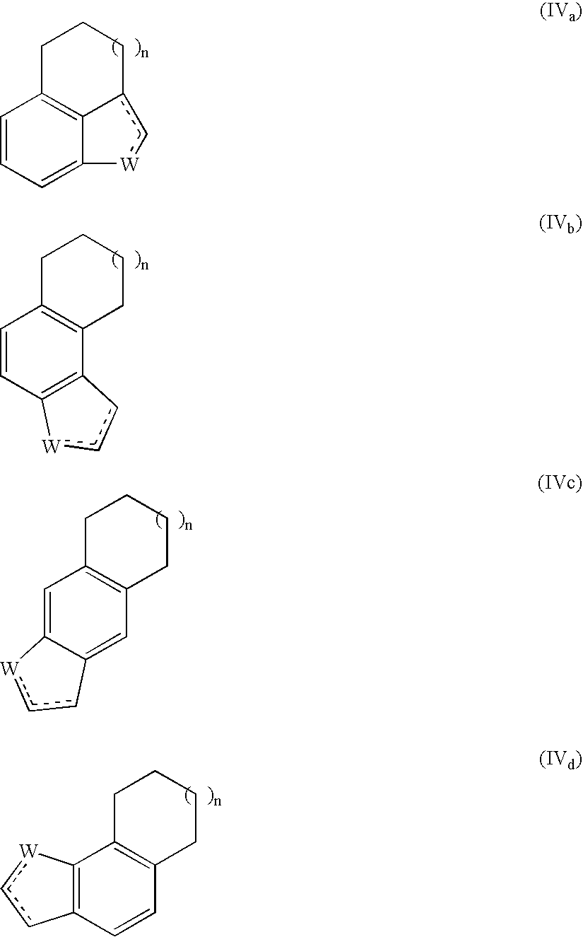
C12=CC=CC3=C1c(c[W]2)CCC3.C12=C(C=CC3=C1CCCC3)[W]cc2.C1=C2C(=CC3=C1CCCC3)[W]cc2.C1=CC2=C(C3=C1CCCC3)[W]cc2
